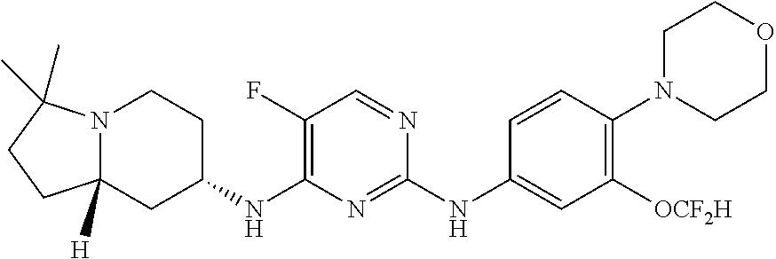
N12C([H])(CC(NC3=C(F)C=NC(NC4=CC([OCF2H])=C(N5CCOCC5)C=C4)=N3)CC1)CCC2(C)C
